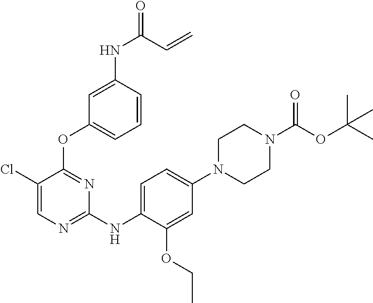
C1N(C(OC(C)(C)C)=O)CCN(C2=CC=C(NC3=NC=C(Cl)C(OC4=CC=CC(NC(=O)C=C)=C4)=N3)C(OCC)=C2)C1
